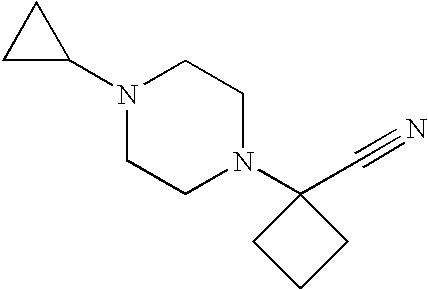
C1C(N2CCN(C3(C#N)CCC3)CC2)C1
